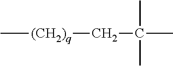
C[(CH2)q]CC(C)(C)C
